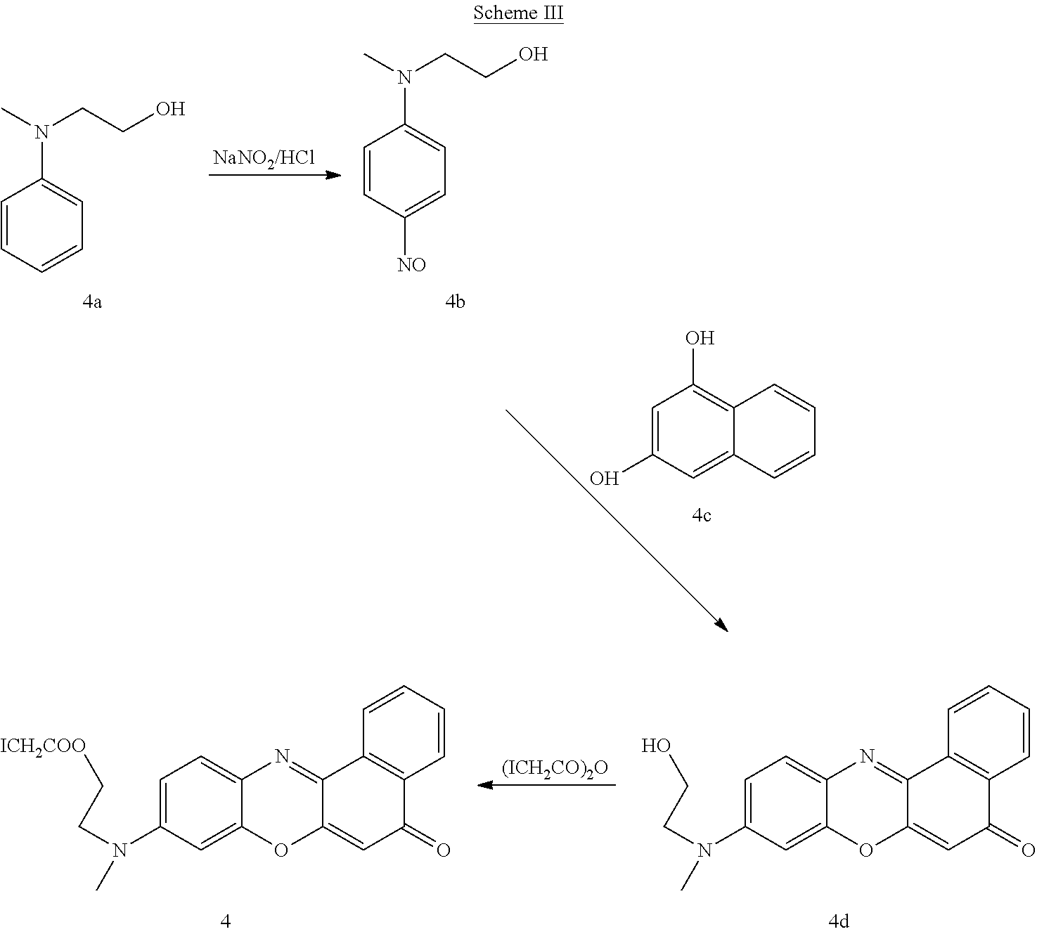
C1=CC=CC=C1N(C)CCO.C1=CC([NO])=CC=C1N(C)CCO.C1=C(O)C=C2C(=C1O)C=CC=C2.C1=C(N(CCO)C)C=C2C(=C1)N=C1C(=CC(=O)C3=C1C=CC=C3)O2.[(ICH2CO)2O].C1=C(N(CC[ICH2COO])C)C=C2C(=C1)N=C1C(=CC(=O)C3=C1C=CC=C3)O2
